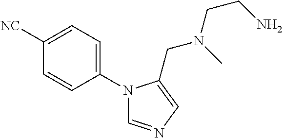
C1(N2C=NC=C2CN(C)CCN)=CC=C([NC])C=C1
